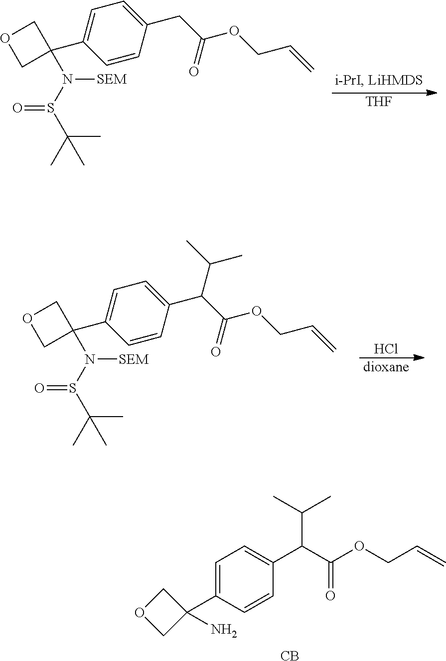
C1=C(C2(N)COC2)C=CC(C(C(OCC=C)=O)C(C)C)=C1.[CB].CC(S(N(C1(C2=CC=C(CC(OCC=C)=O)C=C2)COC1)[SEM])=O)(C)C.[THF].CC(S(N(C1(C2=CC=C(C(C(OCC=C)=O)C(C)C)C=C2)COC1)[SEM])=O)(C)C.[dioxane].Cl
